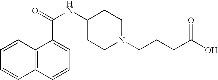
C12=C(C=CC=C1C(=O)NC1CCN(CCCC(O)=O)CC1)C=CC=C2
